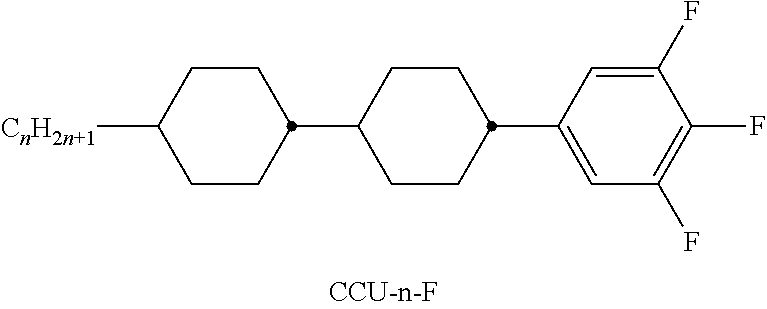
C1=C(C2CCC(C3CCC([CnH2n+1])CC3)CC2)C=C(F)C(F)=C1F
